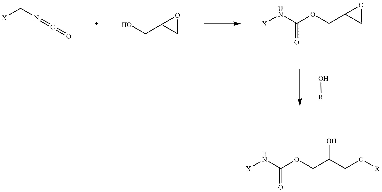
O[R].O(CC1OC1)C(N[X])=O.O(CC(CO[R])O)C(N[X])=O.[X]CN=C=O.OCC1OC1
